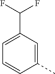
C1=C(C(F)F)C=C(C)C=C1
